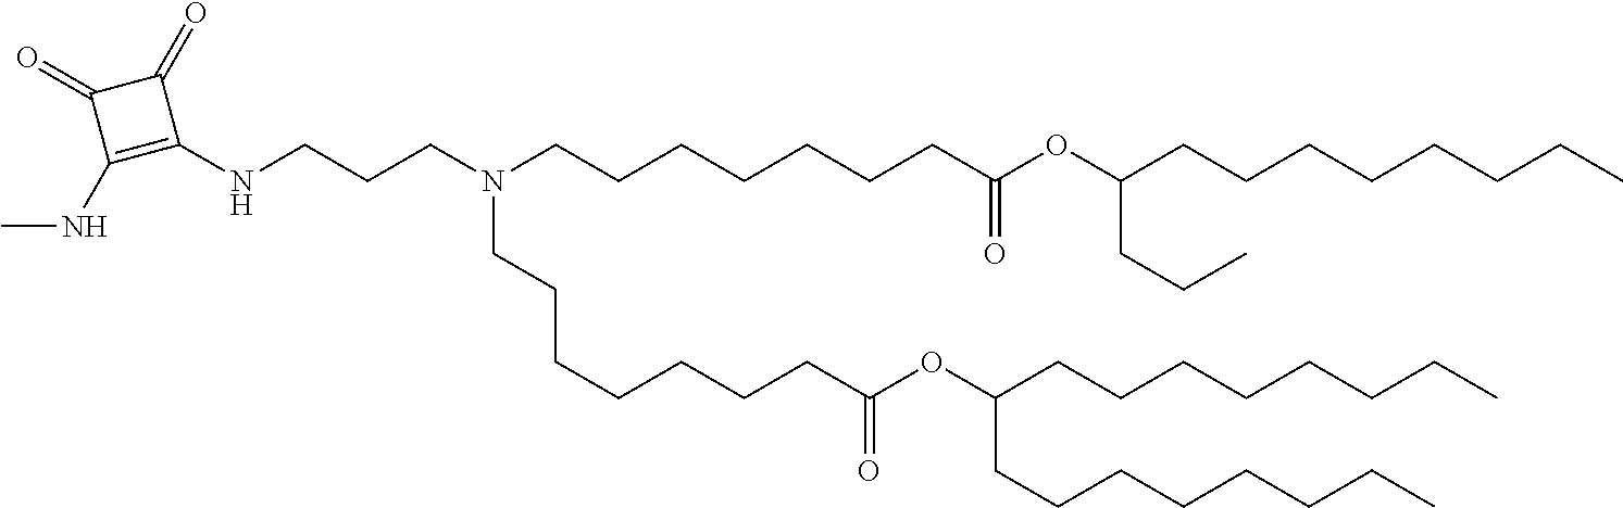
C(C(=O)OC(CCCCCCCC)CCCCCCCC)CCCCCCN(CCCCCCCC(=O)OC(CCC)CCCCCCCC)CCCNC1=C(NC)C(=O)C1=O
